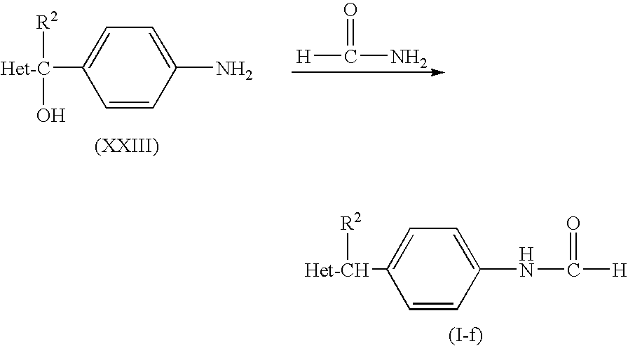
N(C1=CC=C([Het-CH][R2])C=C1)C([H])=O.NC1=CC=C([Het-C]([R2])O)C=C1.O=C(N)[H]
